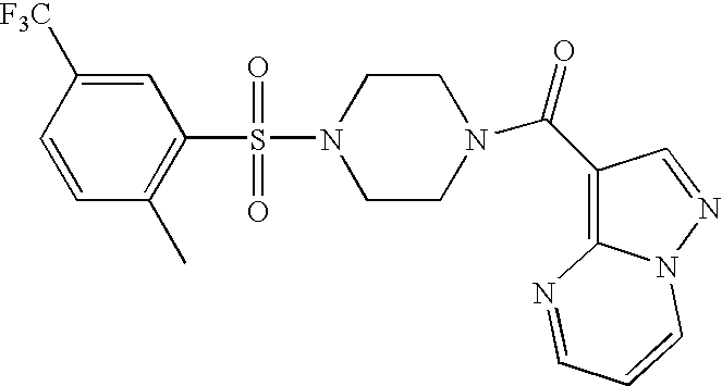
C1=C([F3C])C=CC(C)=C1S(N1CCN(C(=O)C2=C3N(N=C2)C=CC=N3)CC1)(=O)=O
